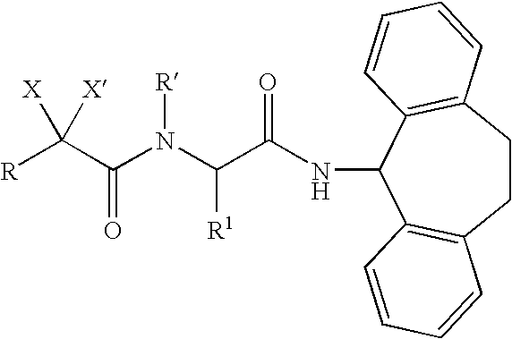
[R]C(C(N(C(C(NC1C2=C(CCC3=C1C=CC=C3)C=CC=C2)=O)[R1])[R])=O)([X])[X]
